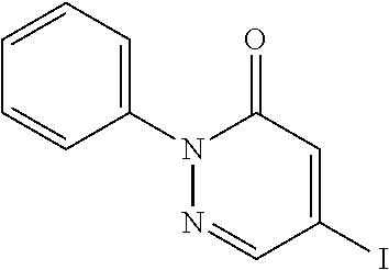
C1(N2N=CC(I)=CC2=O)=CC=CC=C1
